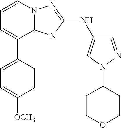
C1COCCC1N1N=CC(NC2=NN3C(N2)C(C2=CC=C([OCH3])C=C2)=CC=C3)=C1
